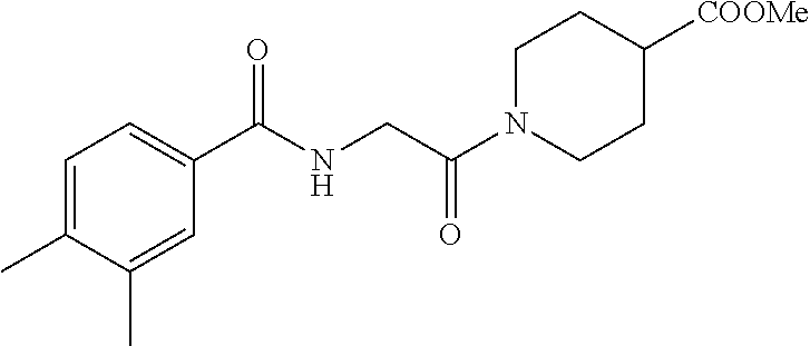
C1=C(C)C(C)=CC(C(NCC(N2CCC([COOMe])CC2)=O)=O)=C1
